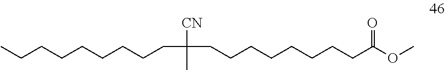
CCCCCCCCCC([CN])(C)CCCCCCCCC(OC)=O
